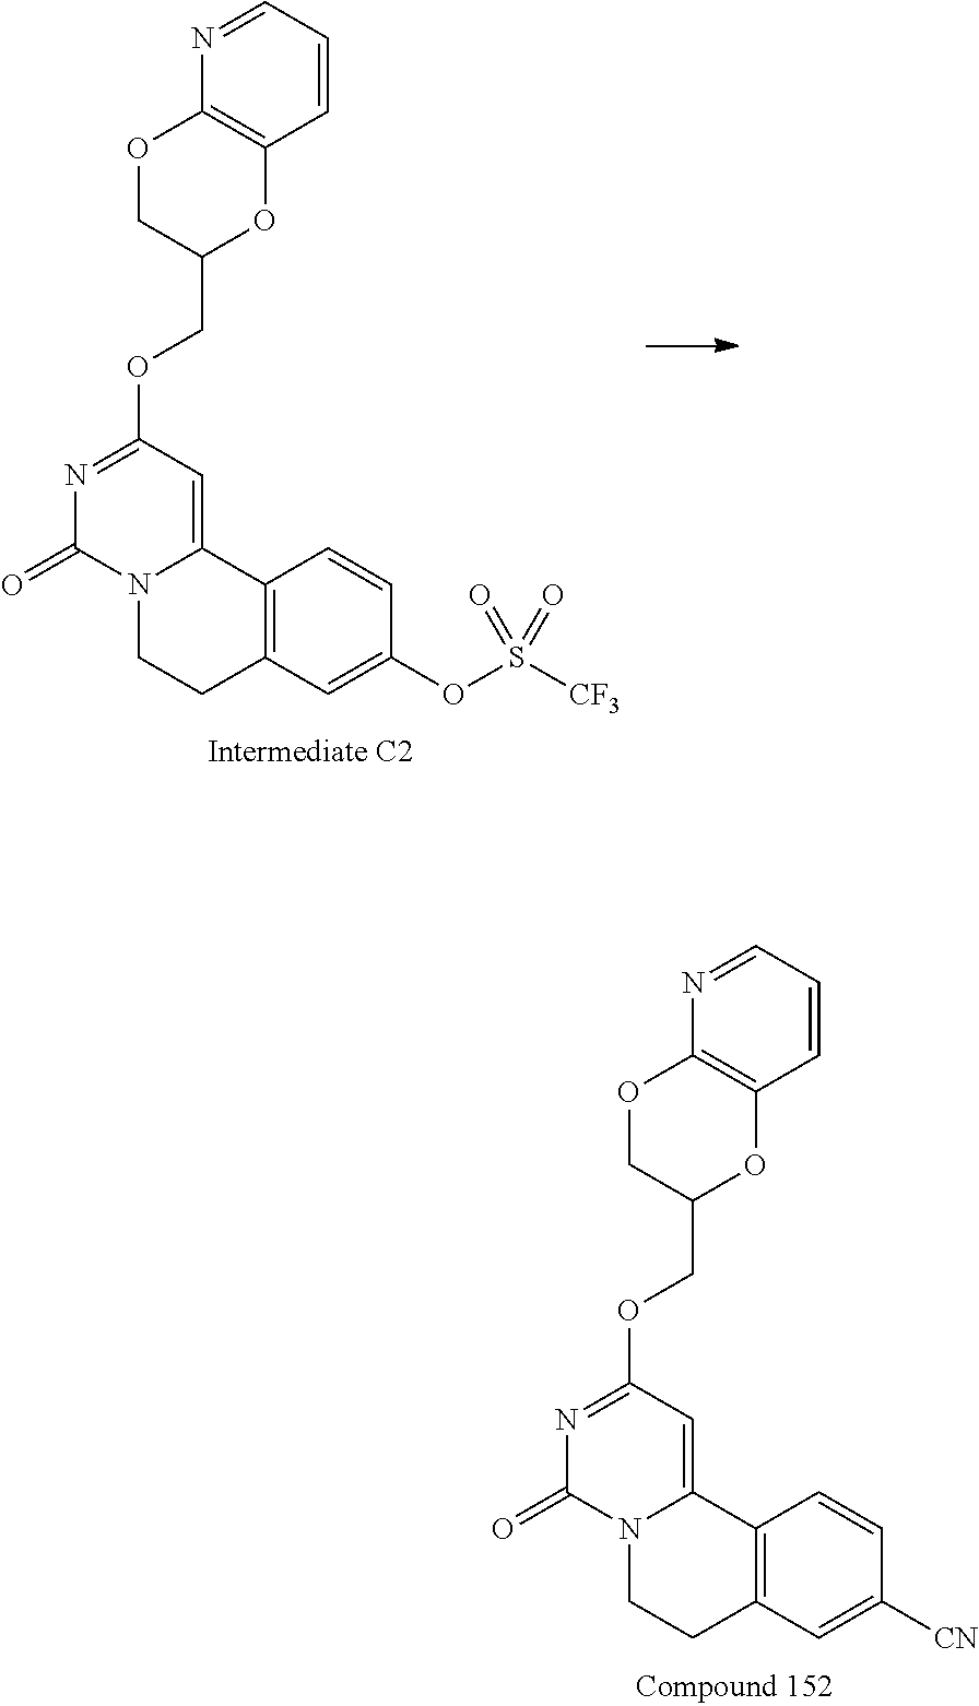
C12=C(C=C(OS([CF3])(=O)=O)C=C1)CCN1C2=CC(OCC2OC3=C(OC2)N=CC=C3)=NC1=O.C12=C(C=C([CN])C=C1)CCN1C2=CC(OCC2OC3=C(OC2)N=CC=C3)=NC1=O
